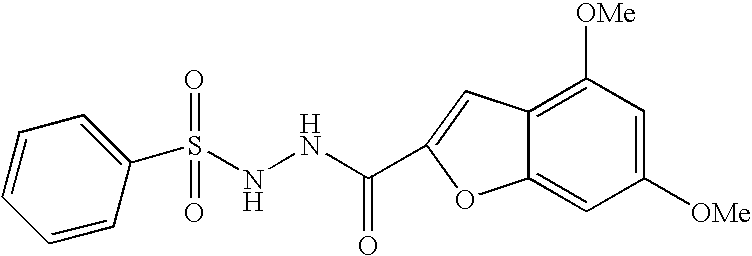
N(NC(=O)C1=CC2=C([OMe])C=C([OMe])C=C2O1)S(=O)(C1=CC=CC=C1)=O
